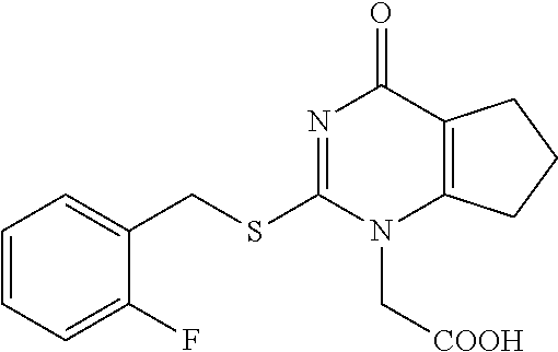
C1=CC=C(F)C(CSC2=NC(=O)C3=C(N2C[COOH])CCC3)=C1
